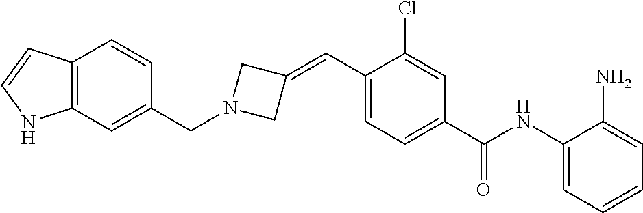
C12=C(C=C(CN3CC(=CC4=CC=C(C(NC5=CC=CC=C5N)=O)C=C4Cl)C3)C=C1)NC=C2
